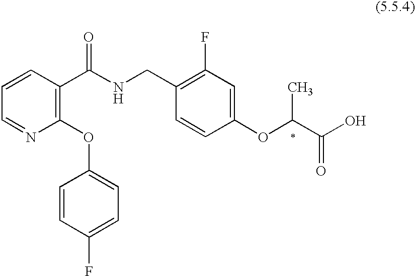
C1=CC(C(NCC2=C(F)C=C(OC(C(O)=O)C)C=C2)=O)=C(OC2=CC=C(F)C=C2)N=C1
